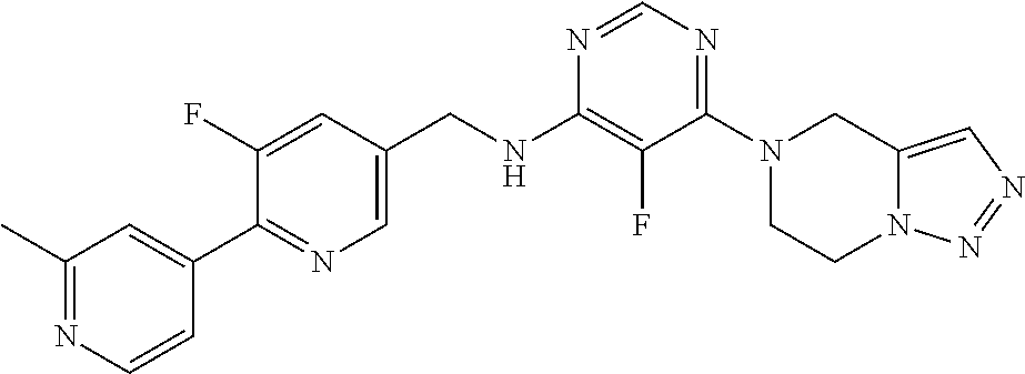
N1=CN=C(N2CCN3C(=CN=N3)C2)C(F)=C1NCC1=CN=C(C2=CC(C)=NC=C2)C(F)=C1
